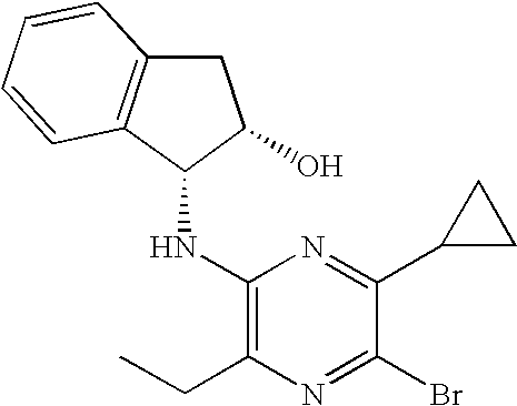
C1(NC2C(O)CC3=C2C=CC=C3)=C(CC)N=C(Br)C(C2CC2)=N1
